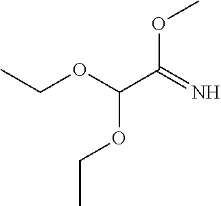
CCOC(C(=N)OC)OCC
